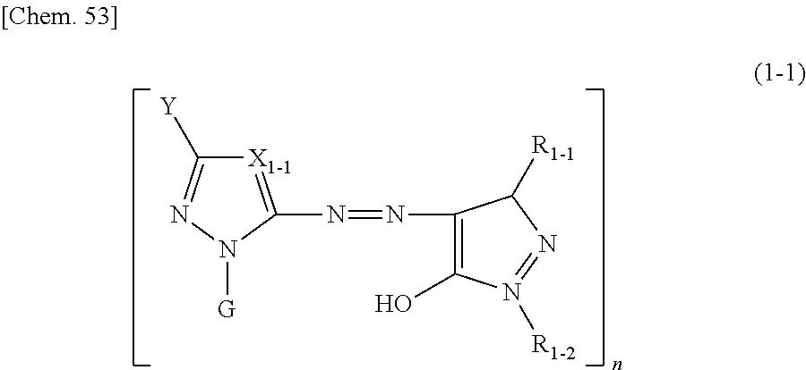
[X1-1]1=C(N=NC2=C(O)N([R1-2])=NC2[R1-1])N([G])N=C1[Y]
